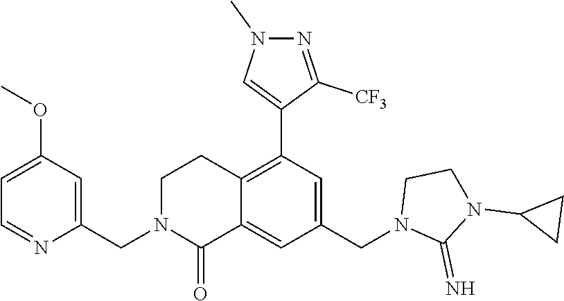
C1(OC)=CC=NC(CN2C(=O)C3=CC(CN4C(=N)N(C5CC5)CC4)=CC(C4=CN(C)N=C4[CF3])=C3CC2)=C1
